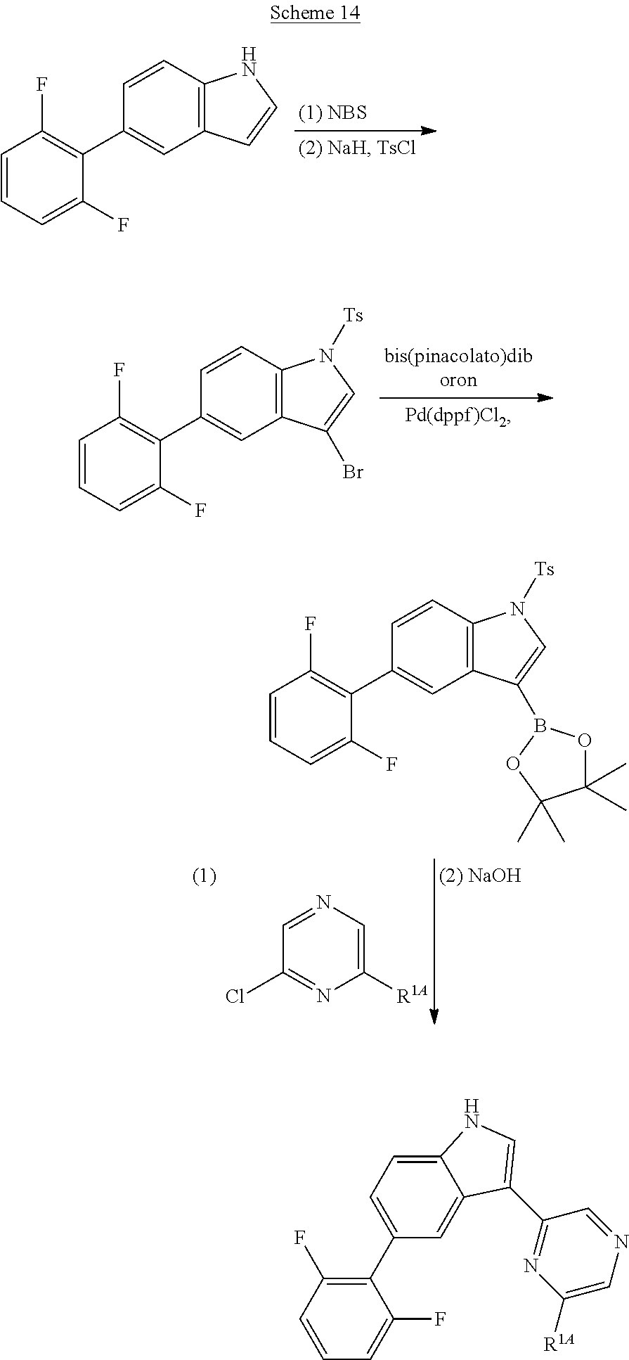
C1=CC2=C(C=C1C1=C(F)C=CC=C1F)C(Br)=CN2[Ts].C1=NC=C([R1A])N=C1Cl.C1=CC2=C(C=C1C1=C(F)C=CC=C1F)C(B1OC(C)(C)C(C)(C)O1)=CN2[Ts].C1=CC2=C(C=C1C1=C(F)C=CC=C1F)C=CN2.C1=CC(F)=C(C2=CC=C3C(=C2)C(C2=NC([R1A])=CN=C2)=CN3)C(F)=C1
